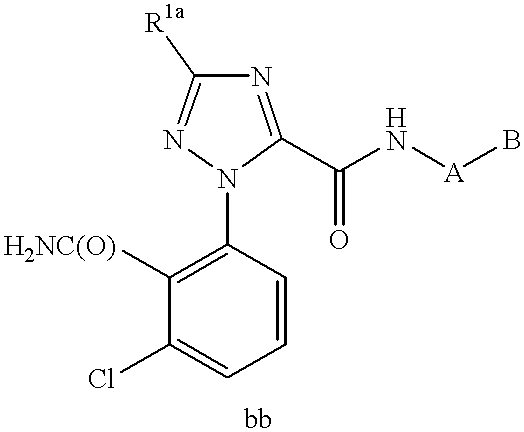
C1=CC(N2C(C(N[A]B)=O)=NC([R1a])=N2)=C([H2NC(O)])C(Cl)=C1
